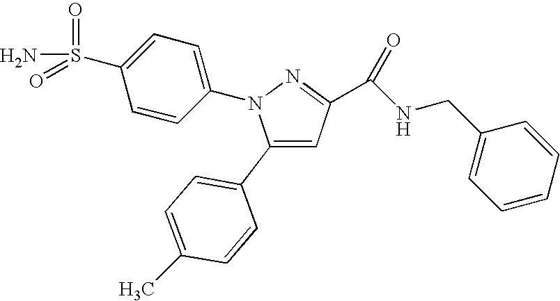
C1(C2=CC=C(C)C=C2)=CC(C(NCC2=CC=CC=C2)=O)=NN1C1=CC=C(S(N)(=O)=O)C=C1
